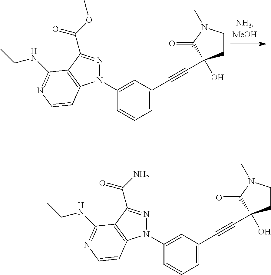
N1(C2=CC(C#CC3(O)CCN(C)C3=O)=CC=C2)N=C(C(=O)OC)C2=C1C=CN=C2NCC.N1(C2=CC(C#CC3(O)CCN(C)C3=O)=CC=C2)N=C(C(=O)N)C2=C1C=CN=C2NCC
